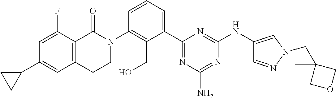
C12=C(C(=O)N(C3=C(CO)C(C4=NC(N)=NC(NC5=CN(CC6(C)COC6)N=C5)=N4)=CC=C3)CC1)C(F)=CC(C1CC1)=C2
